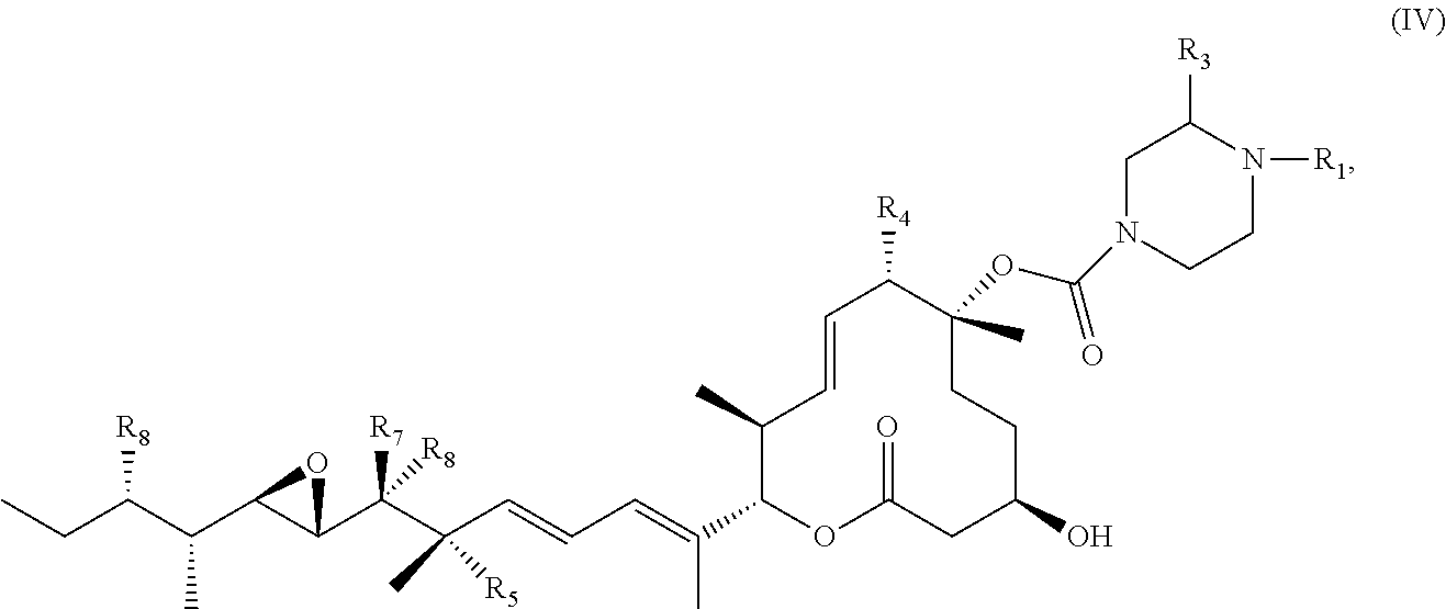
C1(C)C(C(=CC=CC(C(C2C(C(C(CC)[R8])C)O2)([R7])[R8])(C)[R5])C)OC(=O)CC(O)CCC(C)(OC(N2CCN([R1])C([R3])C2)=O)C([R4])C=C1
